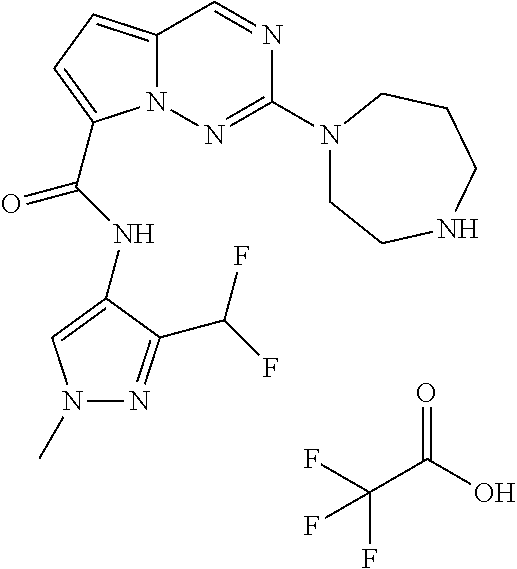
O=C(O)C(F)(F)F.N1=CC2=CC=C(C(NC3=CN(C)N=C3C(F)F)=O)N2N=C1N1CCNCCC1
